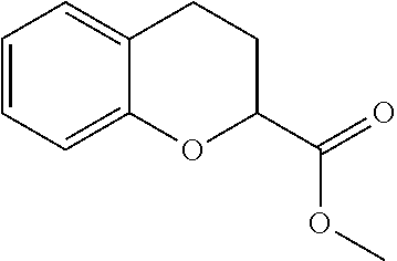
C1=CC=C2C(=C1)CCC(C(=O)OC)O2
